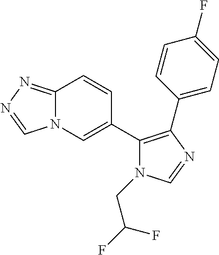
C12=NN=CN1C=C(C1=C(C3=CC=C(F)C=C3)N=CN1CC(F)F)C=C2
